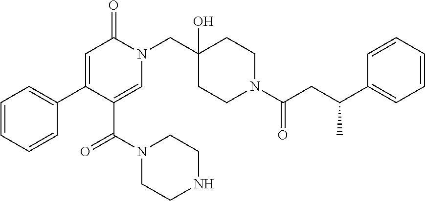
C1=CC=CC(C2=CC(=O)N(CC3(O)CCN(C(CC(C4=CC=CC=C4)C)=O)CC3)C=C2C(N2CCNCC2)=O)=C1
